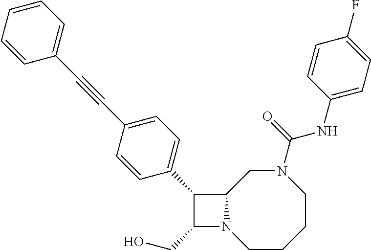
C1(CO)N2C(C1C1=CC=C(C#CC3=CC=CC=C3)C=C1)CN(C(NC1=CC=C(F)C=C1)=O)CCCC2
